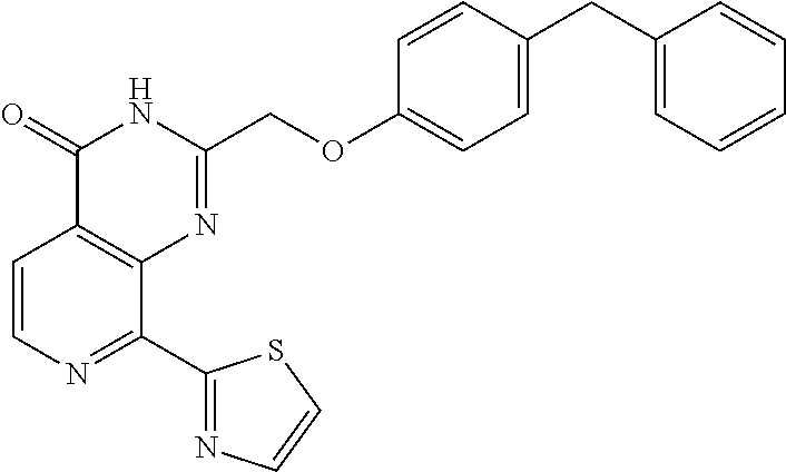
C1=CN=C(C2=NC=CS2)C2=C1C(=O)NC(COC1=CC=C(CC3=CC=CC=C3)C=C1)=N2
